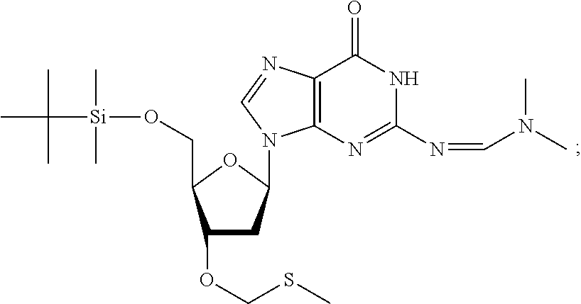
C1(OCSC)CC(N2C3=C(C(=O)NC(N=CN(C)C)=N3)N=C2)OC1CO[Si](C)(C)C(C)(C)C
